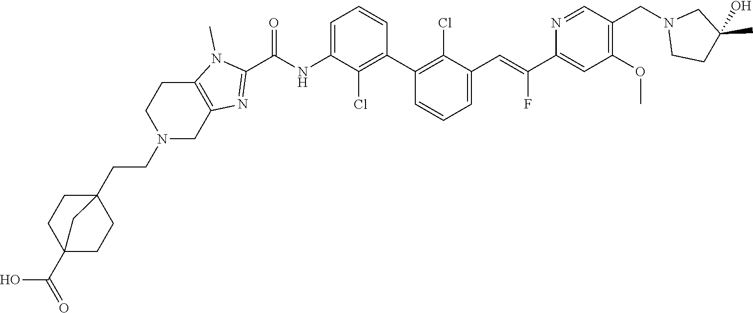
C1(C2=C(Cl)C(C=C(C3=CC(OC)=C(CN4CCC(C)(O)C4)C=N3)F)=CC=C2)=C(Cl)C(NC(C2=NC3=C(N2C)CCN(CCC24CCC(C(O)=O)(CC2)C4)C3)=O)=CC=C1
